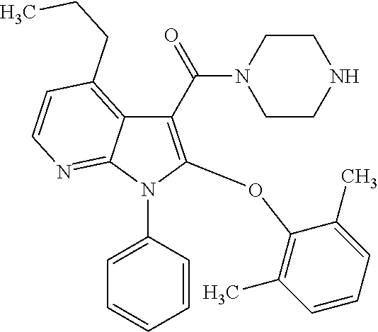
C1(C(=O)N2CCNCC2)=C(OC2=C(C)C=CC=C2C)N(C2=CC=CC=C2)C2=NC=CC(CCC)=C12
